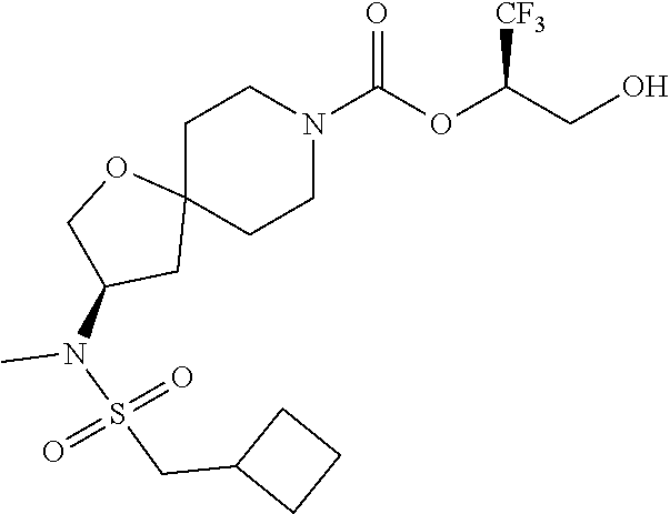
C1C2(CCN(C(OC(CO)[CF3])=O)C1)OCC(N(C)S(=O)(=O)CC1CCC1)C2
